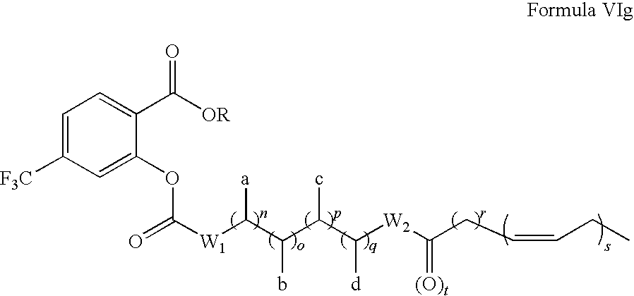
C(CC=CCC)(=[(O)t])[W2]C(C(C(C([W1]C(OC1=CC([F3C])=CC=C1C([OR])=O)=O)[a])b)c)[d]
